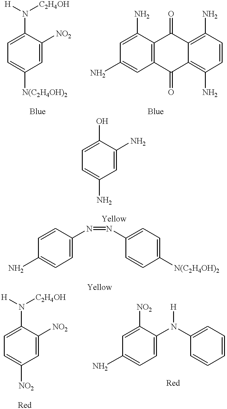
C1=C([N(C2H4OH)2])C=C([NO2])C(N([H])[C2H4OH])=C1.C12=C(N)C=CC(N)=C1C(=O)C1=C(C2=O)C=C(N)C=C1N.C1=C(N)C=C(N)C(O)=C1.C1(N)=CC=C(N=NC2=CC=C([N(C2H4OH)2])C=C2)C=C1.C1=C([NO2])C(N([H])[C2H4OH])=CC=C1[NO2].C1(N)=CC=C(N(C2=CC=CC=C2)[H])C([NO2])=C1
